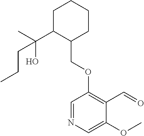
C1C(C(C)(O)CCC)C(COC2=C(C=O)C(OC)=CN=C2)CCC1
